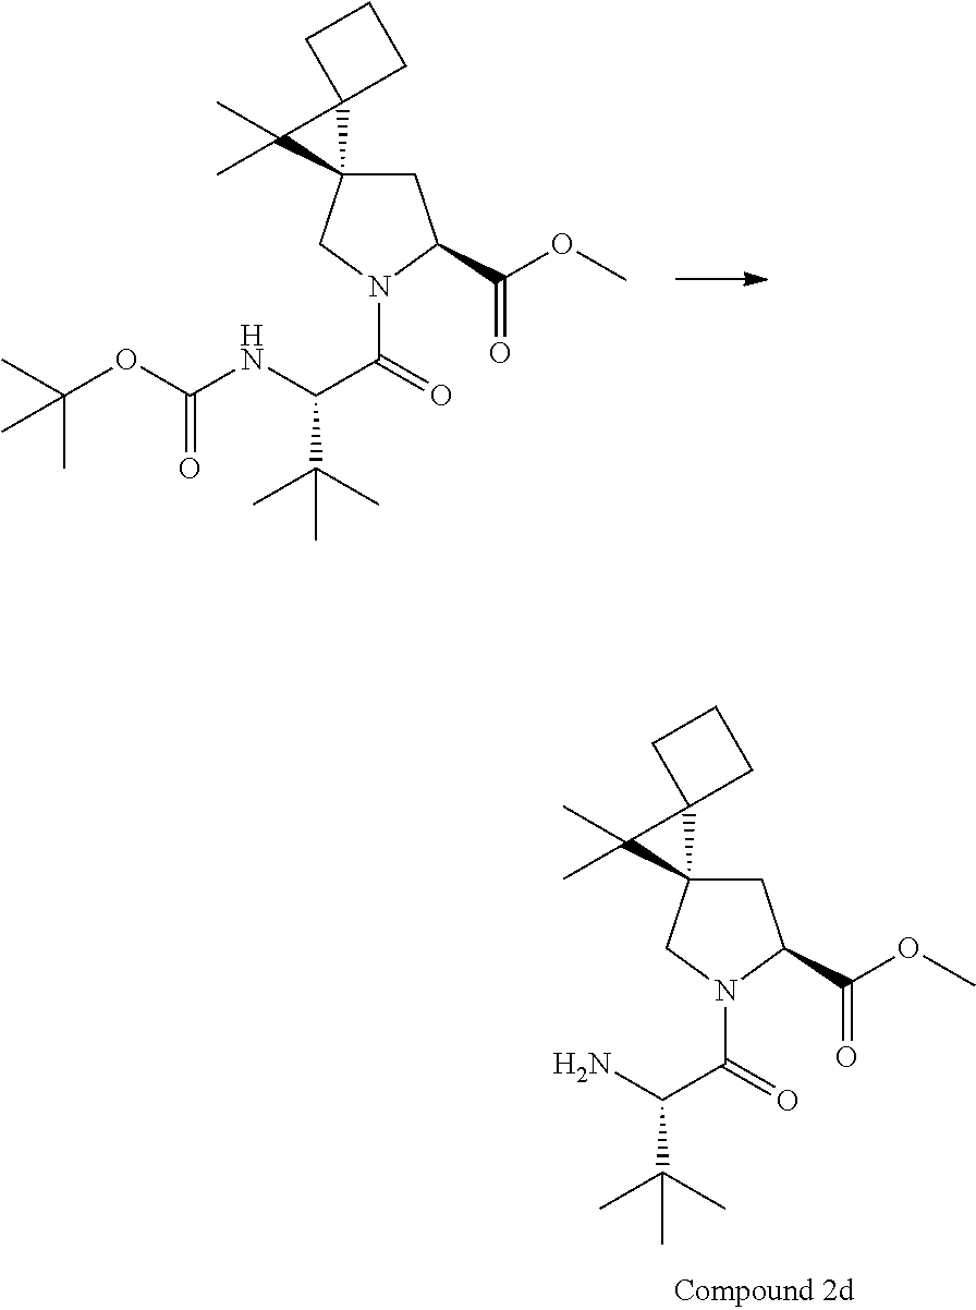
C(NC(C(=O)N1CC2(CC1C(=O)OC)C1(C2(C)C)CCC1)C(C)(C)C)(=O)OC(C)(C)C.C1C2(CN(C(=O)C(N)C(C)(C)C)C1C(=O)OC)C1(C2(C)C)CCC1
